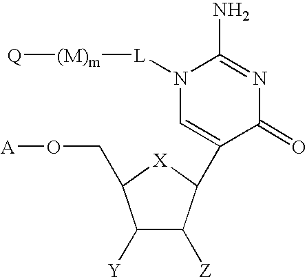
C1([Y])C([Z])C(C2=CN([L][(M)m][Q])C(N)=NC2=O)[X]C1CO[A]
